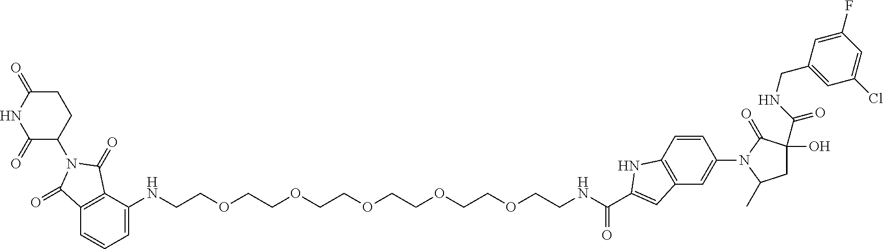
C1=C(NCCOCCOCCOCCOCCOCCNC(C2=CC3=C(C=CC(N4C(C)CC(O)(C(NCC5=CC(Cl)=CC(F)=C5)=O)C4=O)=C3)N2)=O)C2=C(C=C1)C(=O)N(C1CCC(=O)NC1=O)C2=O
